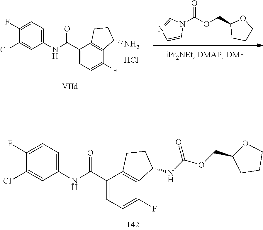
C1(Cl)=CC(NC(C2=CC=C(F)C3=C2CCC3NC(OCC2CCCO2)=O)=O)=CC=C1F.N1(C(OCC2CCCO2)=O)C=NC=C1.C1(Cl)=CC(NC(C2=CC=C(F)C3=C2CCC3N)=O)=CC=C1F.Cl
